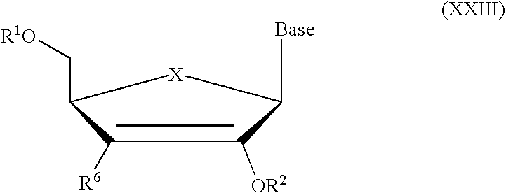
C1([R6])=C([OR2])C([Base])[X]C1C[R1O]
